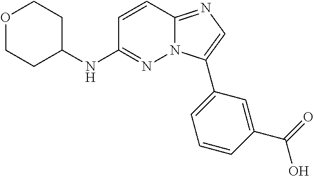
C1COCCC1NC1=NN2C(=NC=C2C2=CC=CC(C(=O)O)=C2)C=C1
